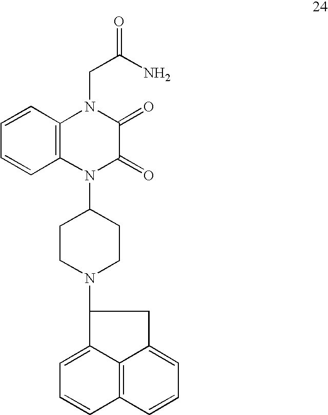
C1=CC2=C(C=C1)N(C1CCN(C3C4=CC=CC5=C4C(=CC=C5)C3)CC1)C(=O)C(=O)N2CC(N)=O
